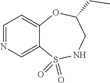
C1=NC=C2C(=C1)OC(CC)CNS2(=O)=O
